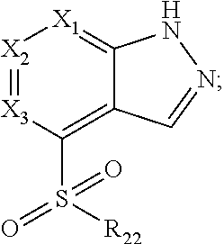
[X2]1=[X3]C(S(=O)([R22])=O)=C2C(=[X1]1)NN=C2
